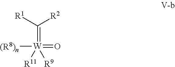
C(=[W]([R9])(=O)([(R8)n])[R11])([R1])[R2]
